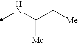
N(C(C[Me])[Me])C
